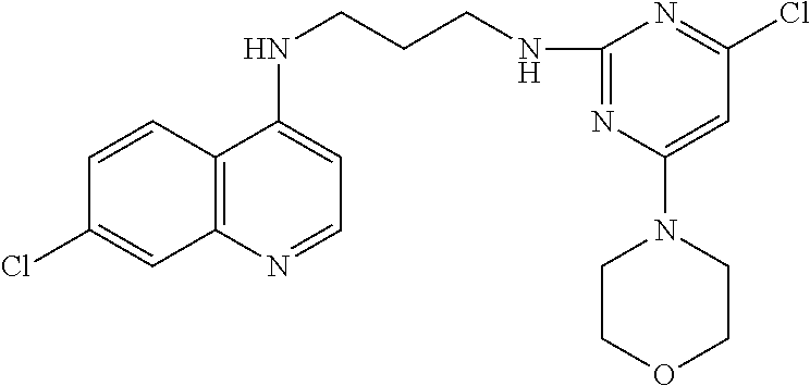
C1=CC2=C(C=C1Cl)N=CC=C2NCCCNC1=NC(N2CCOCC2)=CC(Cl)=N1
